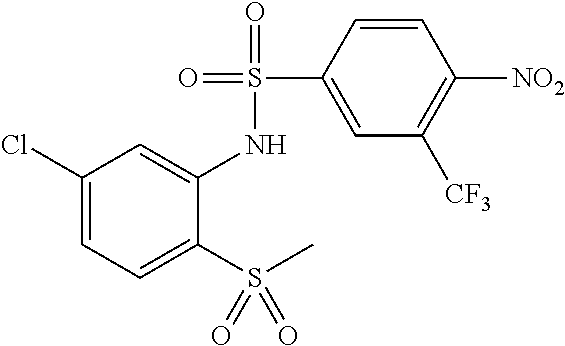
C1(Cl)=CC=C(S(C)(=O)=O)C(NS(=O)(=O)C2=CC([CF3])=C([NO2])C=C2)=C1
